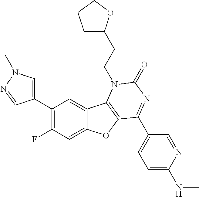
C1(C2=C(F)C=C3C(=C2)C2=C(O3)C(C3=CC=C(NC)N=C3)=NC(=O)N2CCC2CCCO2)=CN(C)N=C1
